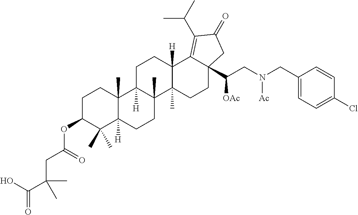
C1C(OC(CC(C(O)=O)(C)C)=O)C(C)(C)C2([H])C(C)(C1)C1([H])C(C)(CC2)C2(C)C([H])(CC1)C1=C(C(C)C)C(=O)CC1(C(CN(CC1=CC=C(Cl)C=C1)[Ac])[OAc])CC2
